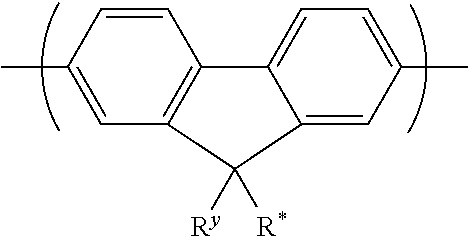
C12=C(C=C(C)C=C1)C([R*])([Ry])C1=CC(C)=CC=C21
